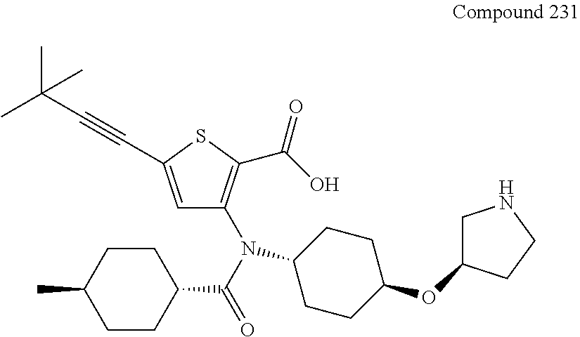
N(C1=C(C(O)=O)SC(C#CC(C)(C)C)=C1)(C(C1CCC(C)CC1)=O)C1CCC(OC2CNCC2)CC1
